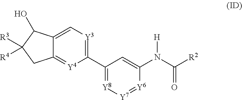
[R3]C1([R4])CC2=[Y4]C(C3=[Y8][Y7]=[Y6]C(N(C([R2])=O)[H])=C3)=[Y3]C=C2C1O
